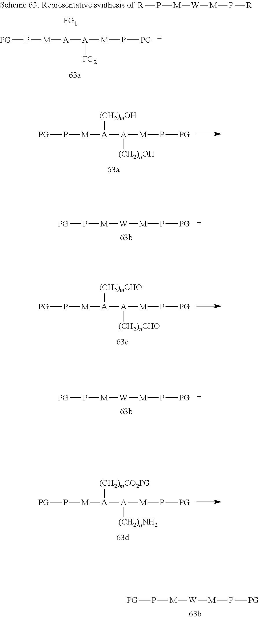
[PG]P[M][W][M]P[PG].[PG]P[M][A]([A]([M]P[PG])[(CH2)nOH])[(CH2)mOH].[PG]P[M][W][M]P[PG].[PG]P[M][A]([A]([M]P[PG])[(CH2)nCHO])[(CH2)mCHO].[PG]P[M][W][M]P[PG].[PG]P[M][A]([A]([M]P[PG])[(CH2)nNH2])[(CH2)mCO2PG].[PG]P[M][A]([A]([M]P[PG])[FG2])[FG1].[R]P[M][W][M]P[R]
